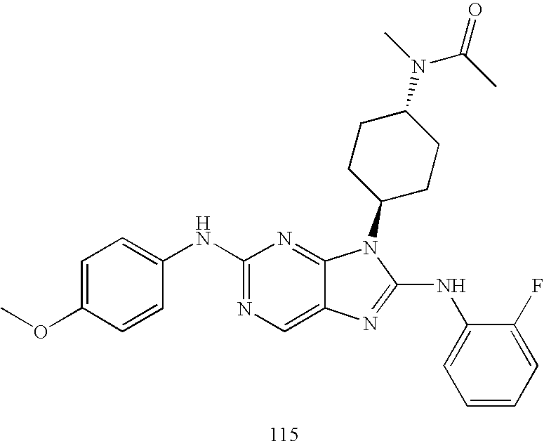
C1=C(OC)C=CC(NC2=NC=C3C(=N2)N(C2CCC(N(C(C)=O)C)CC2)C(NC2=CC=CC=C2F)=N3)=C1
